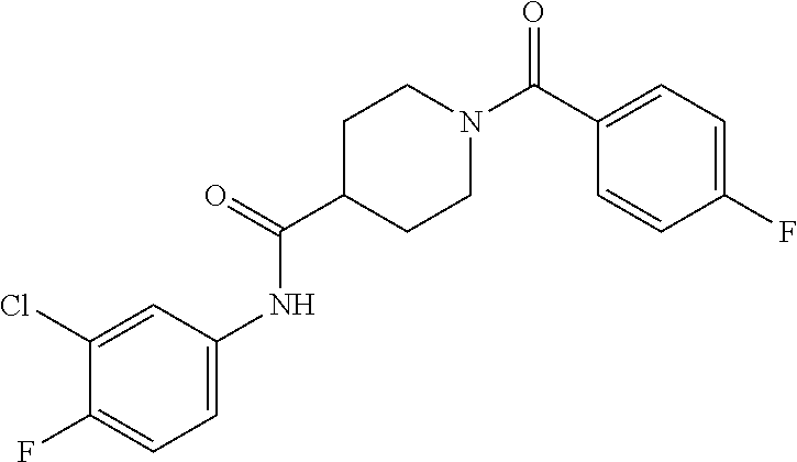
C1(C(N2CCC(C(=O)NC3=CC=C(F)C(Cl)=C3)CC2)=O)=CC=C(F)C=C1
